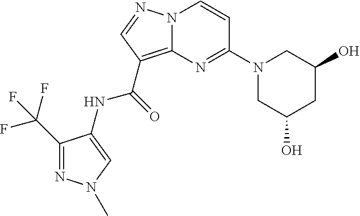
C1(C(F)(F)F)=NN(C)C=C1NC(=O)C1=C2N(N=C1)C=CC(N1CC(O)CC(O)C1)=N2
